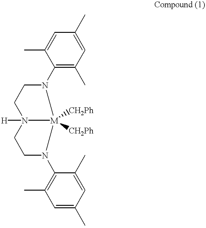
C1(N2[M]3([CH2Ph])([CH2Ph])N([H])(CC2)CCN3C2=C(C)C=C(C)C=C2C)=C(C)C=C(C)C=C1C
